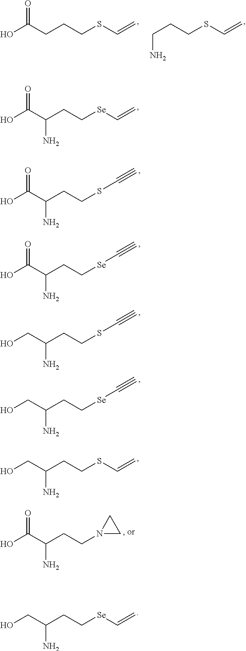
OC(CCCSC=C)=O.C(CCSC=C)N.OC(C(CC[Se]C=C)N)=O.OC(C(CCSC#C)N)=O.OC(C(CC[Se]C#C)N)=O.OCC(CCSC#C)N.OCC(CC[Se]C#C)N.OCC(CCSC=C)N.OC(C(CCN1CC1)N)=O.OCC(CC[Se]C=C)N
